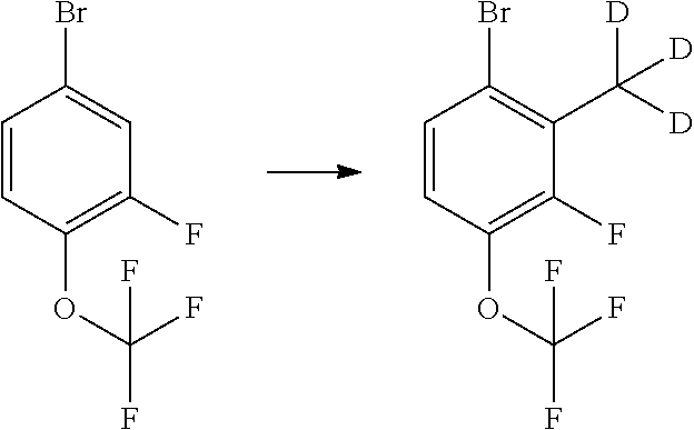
C1=CC(OC(F)(F)F)=C(F)C=C1Br.C1=CC(OC(F)(F)F)=C(F)C(C([D])([D])[D])=C1Br
